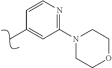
C1=CN=C(N2CCOCC2)C=C1C
